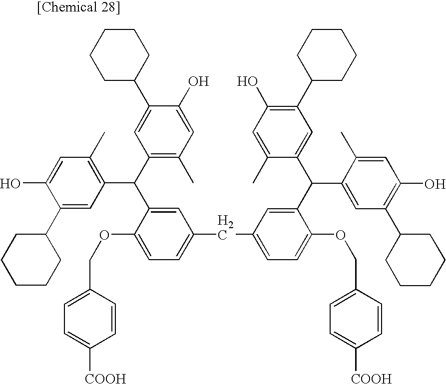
C1=CC(COC2=CC=C(CC3=CC=C(OCC4=CC=C([COOH])C=C4)C(C(C4=CC(C5CCCCC5)=C(O)C=C4C)C4=CC(C5CCCCC5)=C(O)C=C4C)=C3)C=C2C(C2=C(C)C=C(O)C(C3CCCCC3)=C2)C2=C(C)C=C(O)C(C3CCCCC3)=C2)=CC=C1[COOH]
